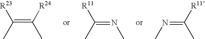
[R23]C(C)=C([R24])C.[R11]C(C)=NC.[R11]C(C)=NC
